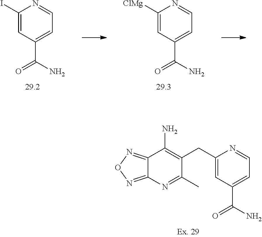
C12=NON=C1N=C(C)C(CC1=CC(C(N)=O)=CC=N1)=C2N.C1=C([ClMg])N=CC=C1C(N)=O.C1=C(I)N=CC=C1C(N)=O
